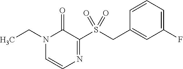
N1(CC)C=CN=C(S(CC2=CC(F)=CC=C2)(=O)=O)C1=O
